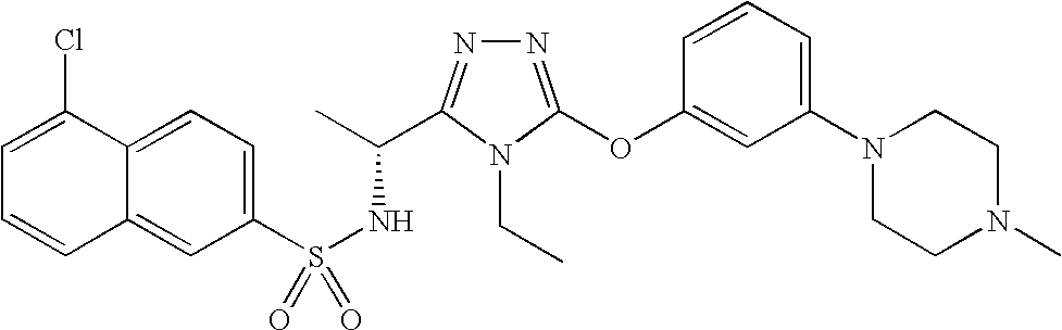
N1=C(OC2=CC(N3CCN(C)CC3)=CC=C2)N(CC)C(C(C)NS(=O)(C2=CC=C3C(=C2)C=CC=C3Cl)=O)=N1
